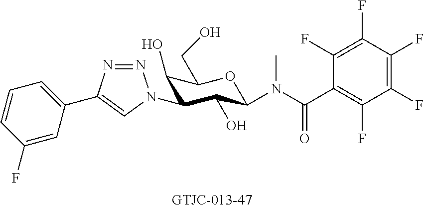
C1(C2=CN(C3C(O)C(CO)OC(N(C(C4=C(F)C(F)=C(F)C(F)=C4F)=O)C)C3O)N=N2)=CC=CC(F)=C1
